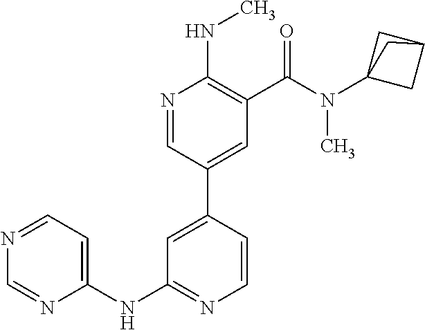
N1=CC=C(NC2=NC=CC(C3=CC(C(N(C45CC(C4)C5)C)=O)=C(NC)N=C3)=C2)N=C1
